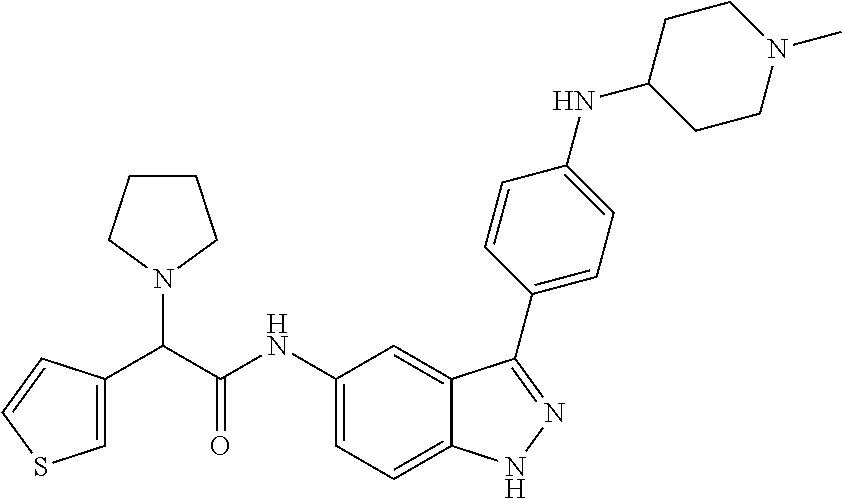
C1=C(C(C(NC2=CC=C3C(=C2)C(C2=CC=C(NC4CCN(C)CC4)C=C2)=NN3)=O)N2CCCC2)C=CS1
